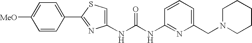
N(C(NC1=NC(CN2CCCCC2)=CC=C1)=O)C1=CSC(C2=CC=C([MeO])C=C2)=N1
